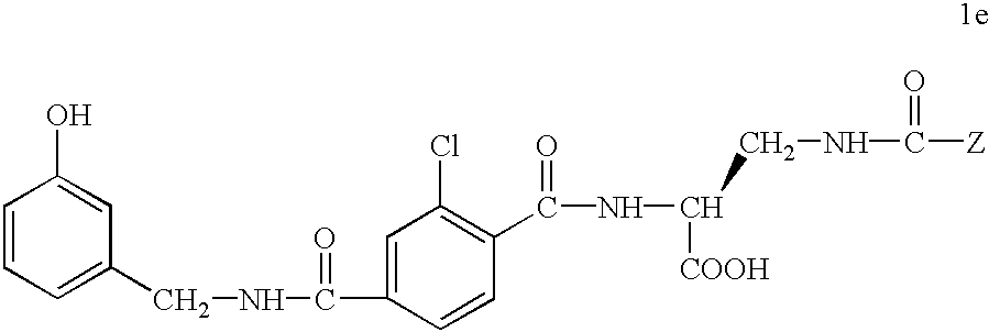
C1=CC=C(CNC(=O)C2=CC(Cl)=C(C(=O)NC([COOH])CNC(=O)[Z])C=C2)C=C1O
